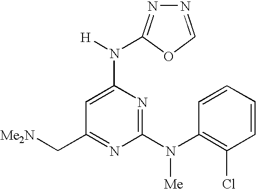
C1(C[Me2N])=NC(N(C2=C(Cl)C=CC=C2)[Me])=NC(N([H])C2=NN=CO2)=C1
